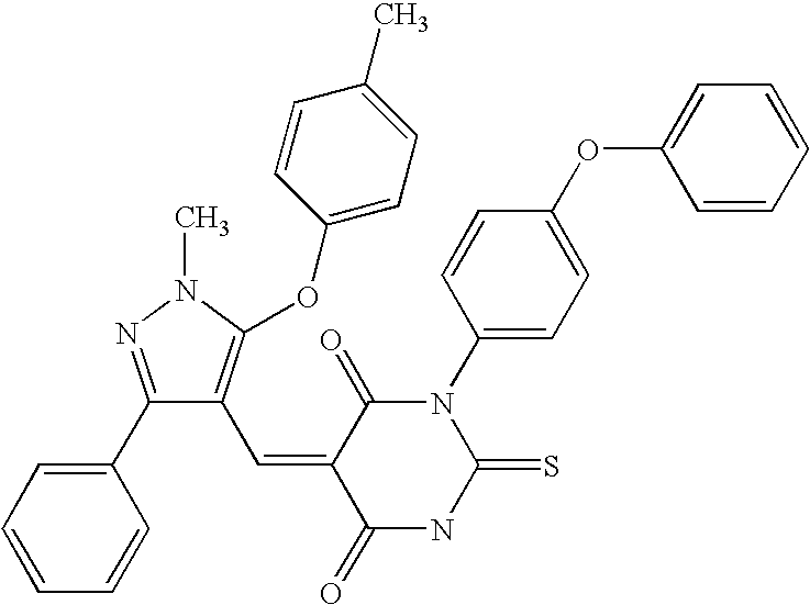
C1(C2=CC=CC=C2)=NN(C)C(OC2=CC=C(C)C=C2)=C1C=C1C(=O)NC(=S)N(C2=CC=C(OC3=CC=CC=C3)C=C2)C1=O
